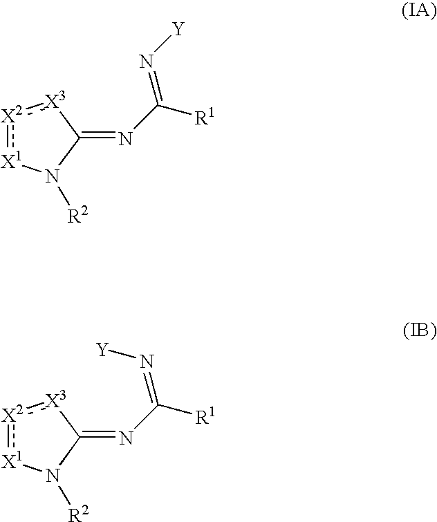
[X2]1:[X1]N([R2])C(=NC([R1])=N[Y])[X3]:1.[X2]1:[X1]N([R2])C(=NC([R1])=N[Y])[X3]:1
